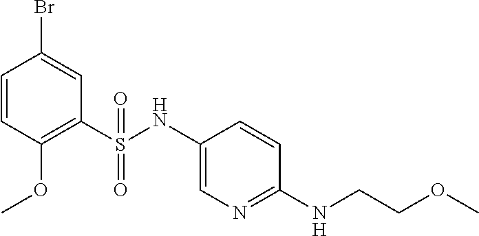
C1(S(NC2=CN=C(NCCOC)C=C2)(=O)=O)=C(OC)C=CC(Br)=C1
